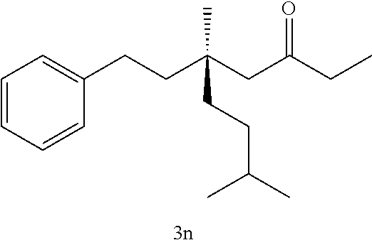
C1=CC=CC(CCC(CC(CC)=O)(CCC(C)C)C)=C1
